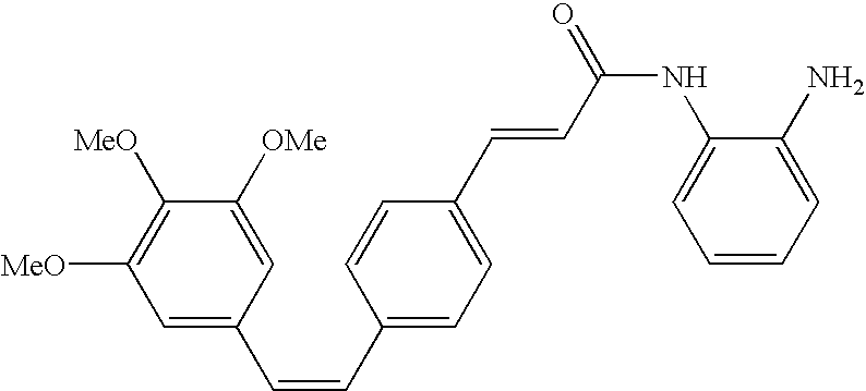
C1([MeO])=C([MeO])C=C(C=CC2=CC=C(C=CC(NC3=CC=CC=C3N)=O)C=C2)C=C1[OMe]
